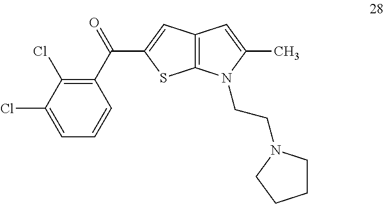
C1=CC=C(Cl)C(Cl)=C1C(=O)C1=CC2=C(S1)N(CCN1CCCC1)C(C)=C2
